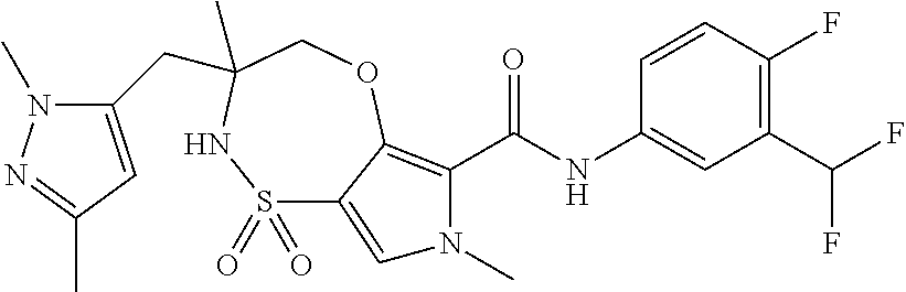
C1(C(F)F)=C(F)C=CC(NC(=O)C2=C3C(=CN2C)S(=O)(=O)NC(CC2=CC(C)=NN2C)(C)CO3)=C1
